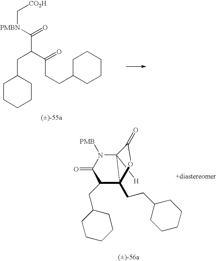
C1CCCCC1CC(C([PMBN]C[CO2H])=O)C(=O)CCC1CCCCC1.C12([H])C(CCC3CCCCC3)(C(CC3CCCCC3)C(=O)N1[PMB])OC2=O
